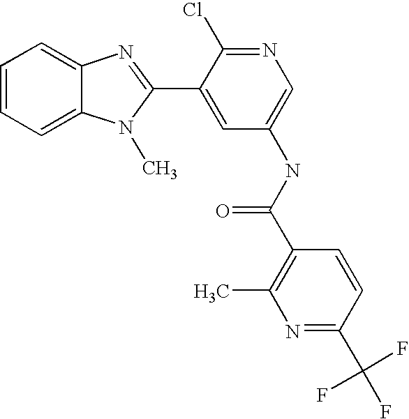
C1=CC=C2C(=C1)N=C(C1=CC(NC(C3=C(C)N=C(C(F)(F)F)C=C3)=O)=CN=C1Cl)N2C
